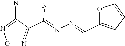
O1N=C(C(=NN=CC2=CC=CO2)N)C(N)=N1
